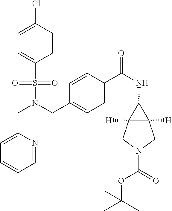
C(N(CC1=CC=C(C(NC2C3([H])C2([H])CN(C(=O)OC(C)(C)C)C3)=O)C=C1)S(=O)(=O)C1=CC=C(Cl)C=C1)C1=CC=CC=N1
